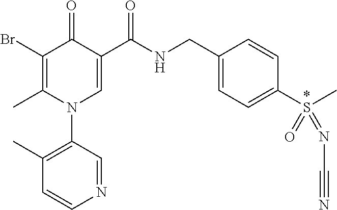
C1(Br)=C(C)N(C2=C(C)C=CN=C2)C=C(C(NCC2=CC=C(S(=O)(=NC#N)C)C=C2)=O)C1=O
